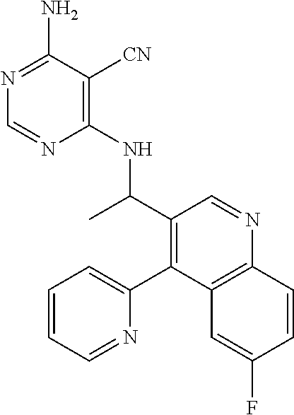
C1(NC(C2=C(C3=CC=CC=N3)C3=C(N=C2)C=CC(F)=C3)C)=C([CN])C(N)=NC=N1
